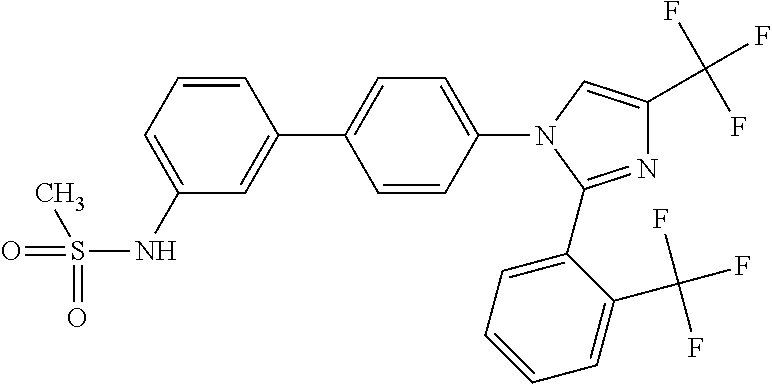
N1=C(C2=CC=CC=C2C(F)(F)F)N(C2=CC=C(C3=CC(NS(=O)(=O)C)=CC=C3)C=C2)C=C1C(F)(F)F
